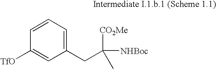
C1(CC([NHBoc])([CO2Me])C)=CC=CC([TfO])=C1
